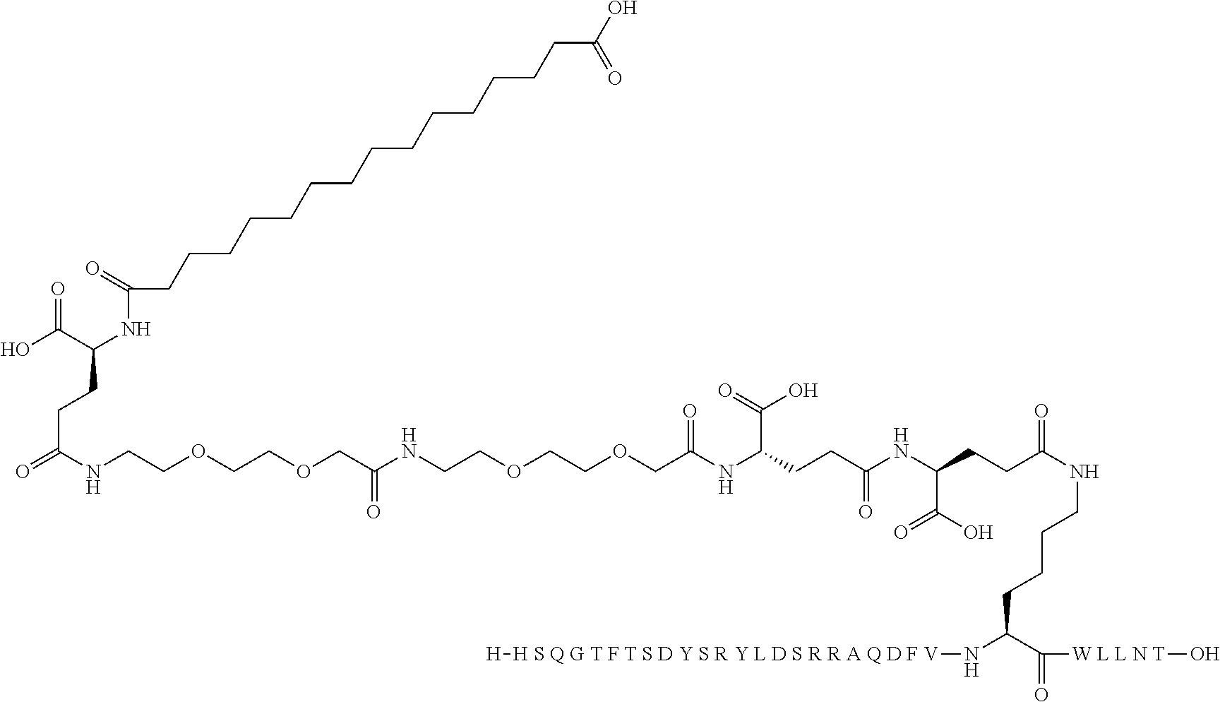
C(NCCOCCOCC(NCCOCCOCC(NC(C(=O)O)CCC(=O)NC(C(=O)O)CCC(=O)NCCCCC(N[H S Q G T F T S D Y S R Y L D S R R A Q D F V][H])C([W L L N T]O)=O)=O)=O)(=O)CCC(NC(=O)CCCCCCCCCCCCCCC(O)=O)C(O)=O
